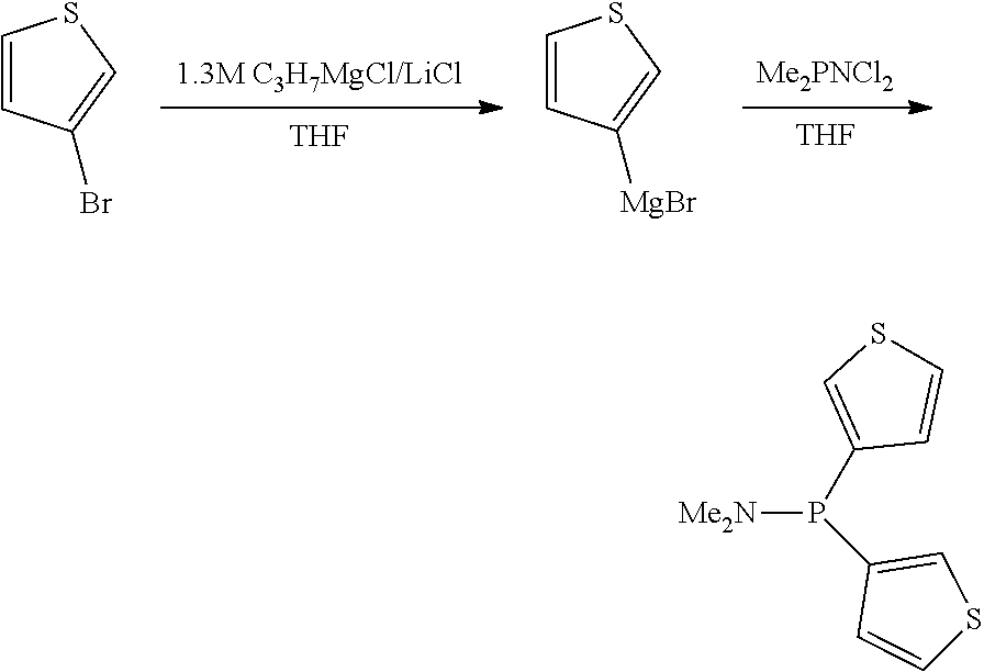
[THF].[1.3M C3H7MgCl/LiCl].[THF].[Me2PNCl2].C1=CC(Br)=CS1.C1=CC([MgBr])=CS1.[Me2N]P(C1=CSC=C1)C1=CSC=C1
